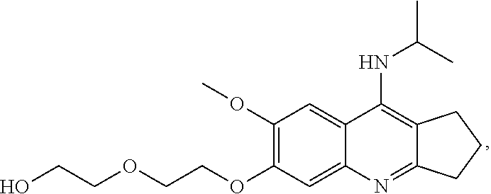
C12=C(NC(C)C)C3=CC(OC)=C(OCCOCCO)C=C3N=C1CCC2
